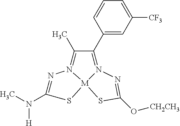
N1=C(N(C)[H])S[M]23N1=C(C)C(C1=CC([CF3])=CC=C1)=N2N=C(O[CH2CH3])S3
